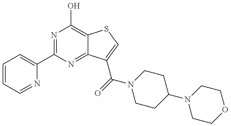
C1=CC=NC(C2=NC(O)=C3C(=N2)C(C(N2CCC(N4CCOCC4)CC2)=O)=CS3)=C1
